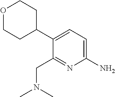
C1(N)=CC=C(C2CCOCC2)C(CN(C)C)=N1
